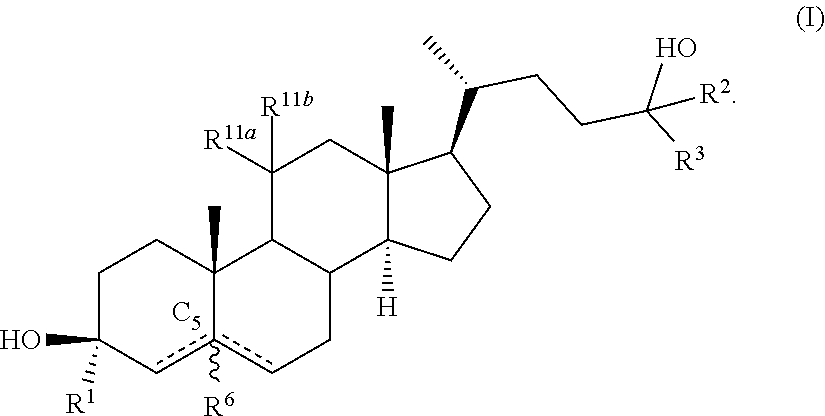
C1C(O)([R1])cc2([R6])cCC3C(C2(C)C1)C([R11b])([R11a])CC1(C)C3([H])CCC1C(C)CCC([R3])(O)[R2].[C5]
